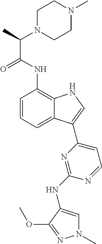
C12=CC=CC(NC(C(C)N3CCN(C)CC3)=O)=C1NC=C2C1=CC=NC(NC2=CN(C)N=C2OC)=N1
